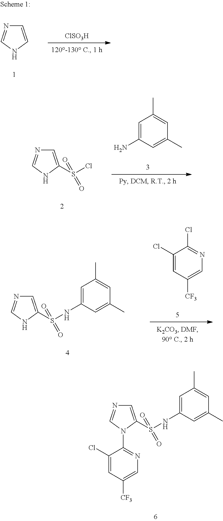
C1=CNC=N1.[ClSO3H].C1=C(S(Cl)(=O)=O)NC=N1.C1=C(N)C=C(C)C=C1C.C1=C(S(NC2=CC(C)=CC(C)=C2)(=O)=O)NC=N1.C1(Cl)=CC([CF3])=CN=C1Cl.C1=C(S(NC2=CC(C)=CC(C)=C2)(=O)=O)N(C2=NC=C([CF3])C=C2Cl)C=N1
